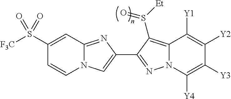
N12C(=NC(C3=NN4C(=C3S([Et])=O)C([Y1])=C([Y2])C([Y3])=C4[Y4])=C1)C=C(S([F3C])(=O)=O)C=C2
